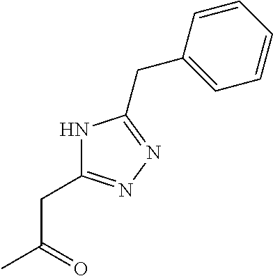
N1C(CC(C)=O)=NN=C1CC1=CC=CC=C1
